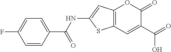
C12=C(C=C(C(O)=O)C(=O)O1)SC(NC(C1=CC=C(F)C=C1)=O)=C2
